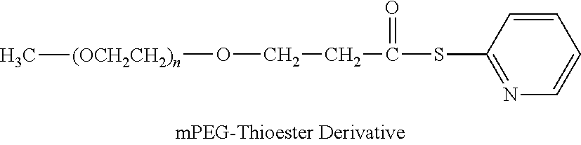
[(OCH2CH2)n](OCCC(SC1=NC=CC=C1)=O)C
